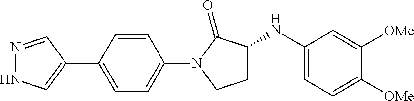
C1(C2=CNN=C2)=CC=C(N2C(=O)C(NC3=CC=C([OMe])C([OMe])=C3)CC2)C=C1
